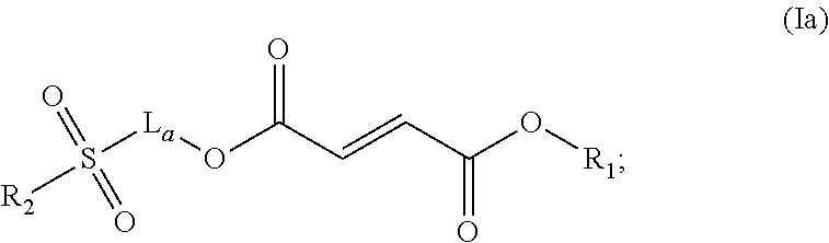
[R2]S([La]OC(C=CC(O[R1])=O)=O)(=O)=O
